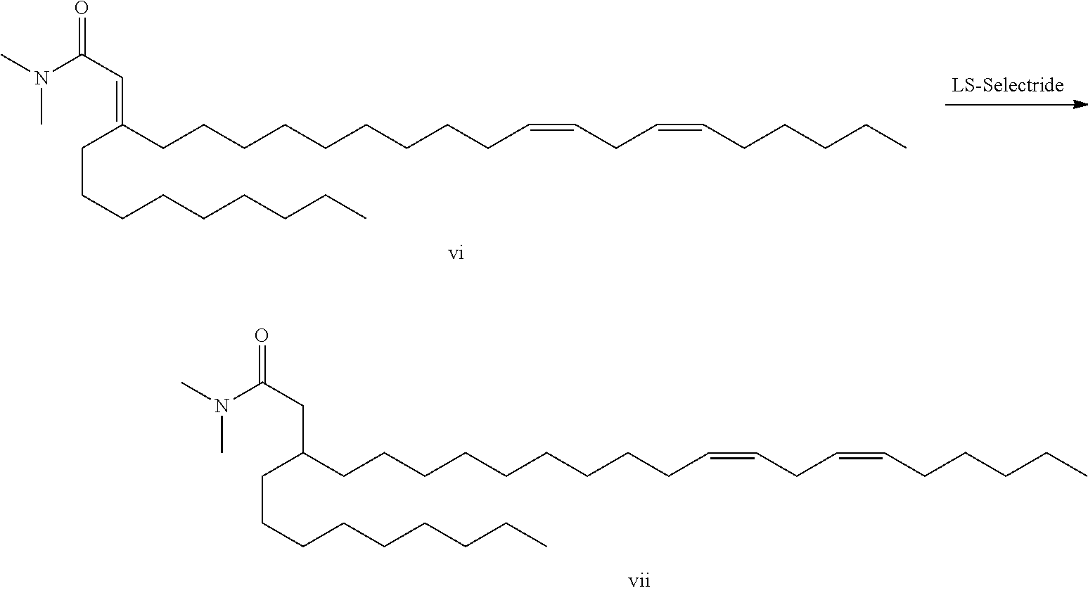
C(CCCCCCCCCC=CCC=CCCCCC)(CCCCCCCCC)CC(=O)N(C)C.C(CCCCCCCCCC=CCC=CCCCCC)(CCCCCCCCC)=CC(=O)N(C)C
